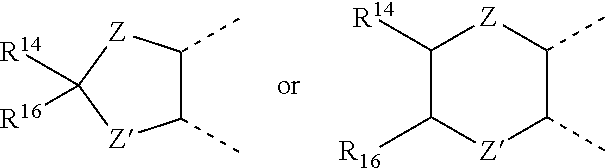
C1(C)C(C)[Z]C([R14])([R16])[Z]1.C1(C)C(C)[Z]C([R14])C([R16])[Z]1
